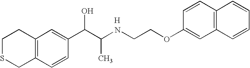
C12=C(C=CC(C(C(NCCOC3=CC4=C(C=C3)C=CC=C4)C)O)=C1)CSCC2.[H]
